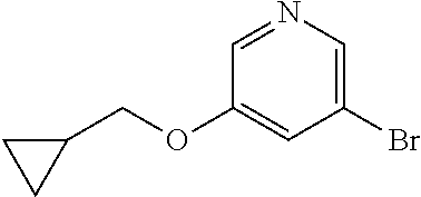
C1(Br)=CN=CC(OCC2CC2)=C1
